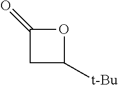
C1C([t-Bu])OC1=O
